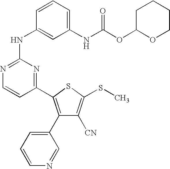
C1(C2=C(C3=CC=CN=C3)C([CN])=C(SC)S2)=NC(NC2=CC(NC(OC3OCCCC3)=O)=CC=C2)=NC=C1
